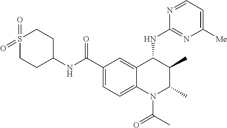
C12=CC(C(NC3CCS(=O)(=O)CC3)=O)=CC=C1N(C(C)=O)C(C)C(C)C2NC1=NC([Me])=CC=N1
